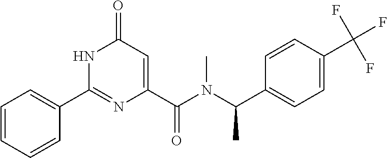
C1=CC=CC(C2=NC(C(=O)N(C(C)C3=CC=C(C(F)(F)F)C=C3)C)=CC(=O)N2)=C1
